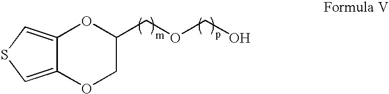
C12=CSC=C1OCC(COCO)O2
